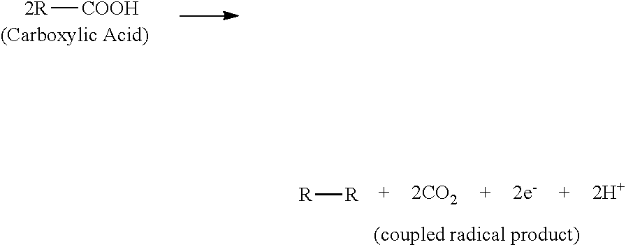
[2R][COOH].[R][R]
